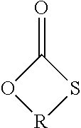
C1(=O)O[R]S1
